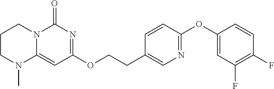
C1CN(C)C2=CC(OCCC3=CN=C(OC4=CC(F)=C(F)C=C4)C=C3)=NC(=O)N2C1
